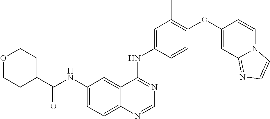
C1=NC2=CC=C(NC(C3CCOCC3)=O)C=C2C(NC2=CC(C)=C(OC3=CC4=NC=CN4C=C3)C=C2)=N1
